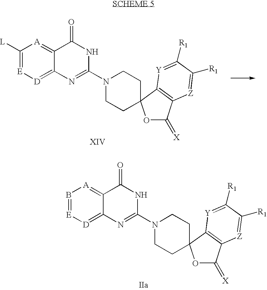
B1=[E][D]=C2C(=[A]1)C(=O)NC(N1CCC3(CC1)OC(=[X])C1=C3[Y]=C([R1])C([R1])=[Z]1)=N2.C1([L])=[E][D]=C2C(=[A]1)C(=O)NC(N1CCC3(CC1)OC(=[X])C1=C3[Y]=C([R1])C([R1])=[Z]1)=N2
